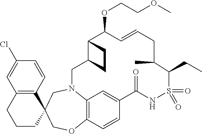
C12=C(C=CC(Cl)=C1)C1(CCC2)COC2=C3N(C1)CC1C(C(OCCOC)C=CCC(C)C(CC)S(=O)(=O)NC(=O)C(=C3)C=C2)CC1
